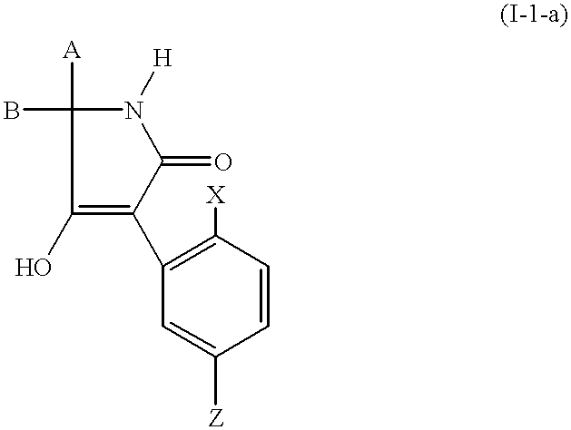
C1=CC([X])=C(C2=C(O)C([A])(B)N([H])C2=O)C=C1[Z]
